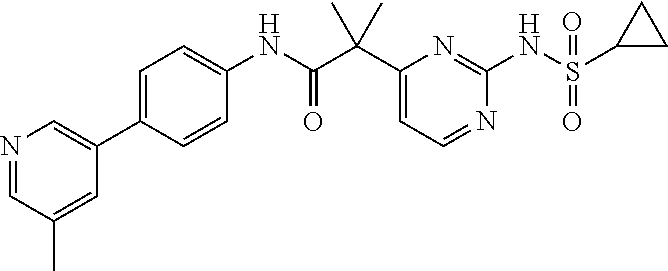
C1(C(C(NC2=CC=C(C3=CN=CC(C)=C3)C=C2)=O)(C)C)=CC=NC(NS(C2CC2)(=O)=O)=N1
